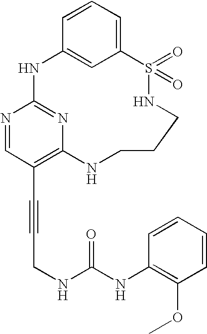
C1=CC=C2C=C1NC1=NC(=C(C#CCNC(NC3=C(OC)C=CC=C3)=O)C=N1)NCCCNS2(=O)=O
